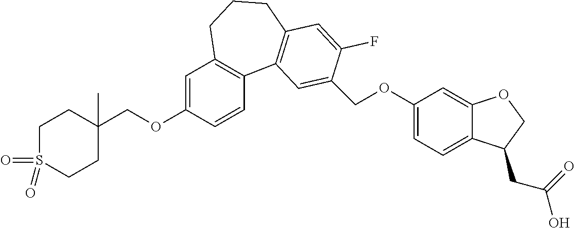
C(OC1=CC2=C(C=C1)C1=C(CCC2)C=C(F)C(COC2=CC=C3C(=C2)OCC3CC(=O)O)=C1)C1(C)CCS(=O)(=O)CC1
